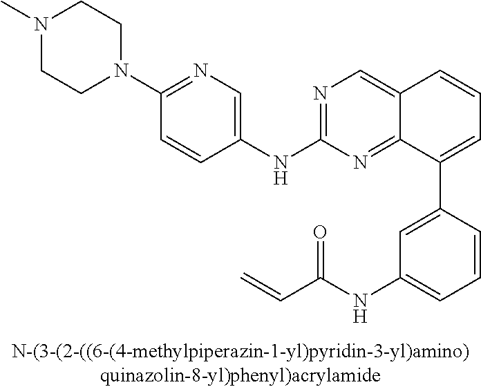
N1(C)CCN(C2=NC=C(NC3=NC=C4C(=N3)C(C3=CC(NC(C=C)=O)=CC=C3)=CC=C4)C=C2)CC1
